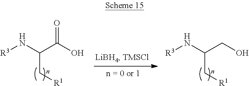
[R3]NC(C(O)=O)C[R1].[R3]NC(CO)C[R1]
